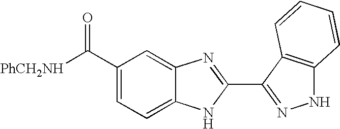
C1=C2C(=CC(C([PhCH2NH])=O)=C1)N=C(C1=NNC3=C1C=CC=C3)N2
